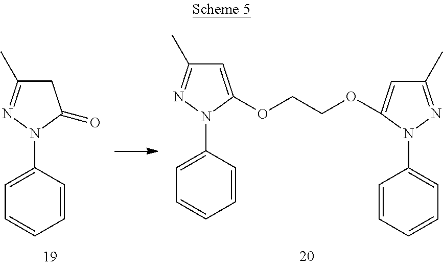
C1=C(N2C(=O)CC(C)=N2)C=CC=C1.C1=C(N2C(OCCOC3=CC(C)=NN3C3=CC=CC=C3)=CC(C)=N2)C=CC=C1
